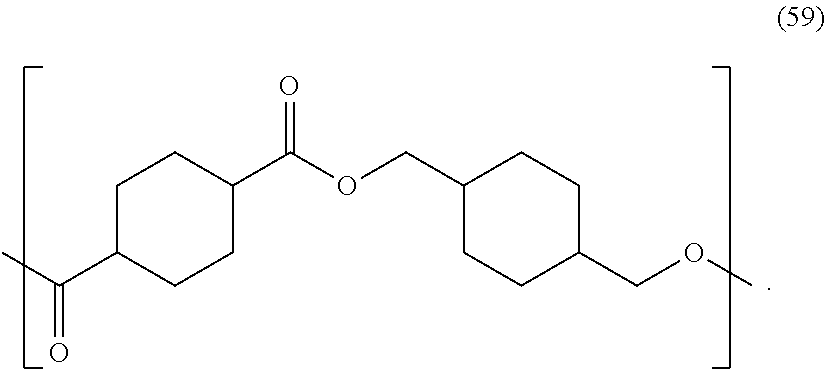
CC(=O)C1CCC(C(OCC2CCC(COC)CC2)=O)CC1
